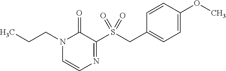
C1=CC(OC)=CC=C1CS(C1=NC=CN(CCC)C1=O)(=O)=O
